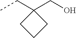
CCC1(CO)CCC1
